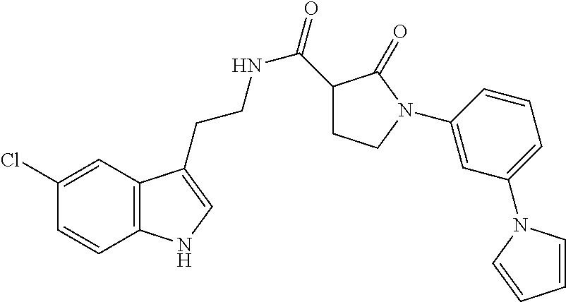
C12=C(C=C(Cl)C=C1)C(CCNC(=O)C1CCN(C3=CC(N4C=CC=C4)=CC=C3)C1=O)=CN2
